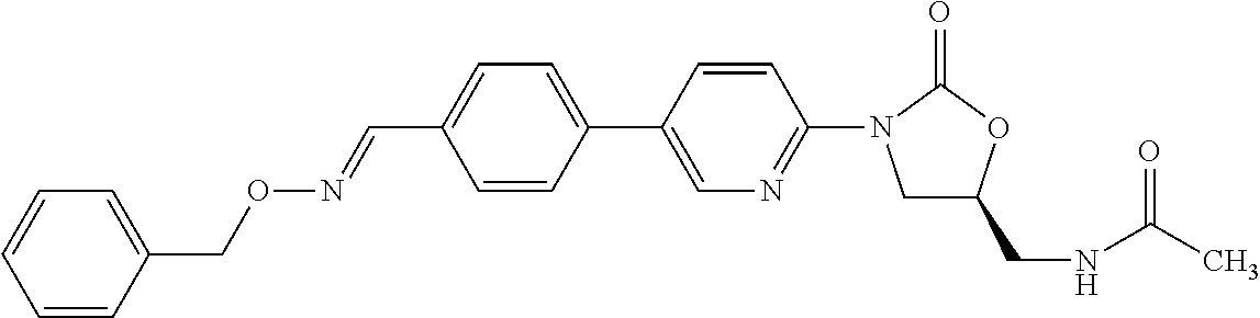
C1(C=NOCC2=CC=CC=C2)=CC=C(C2=CN=C(N3CC(CNC(C)=O)OC3=O)C=C2)C=C1
